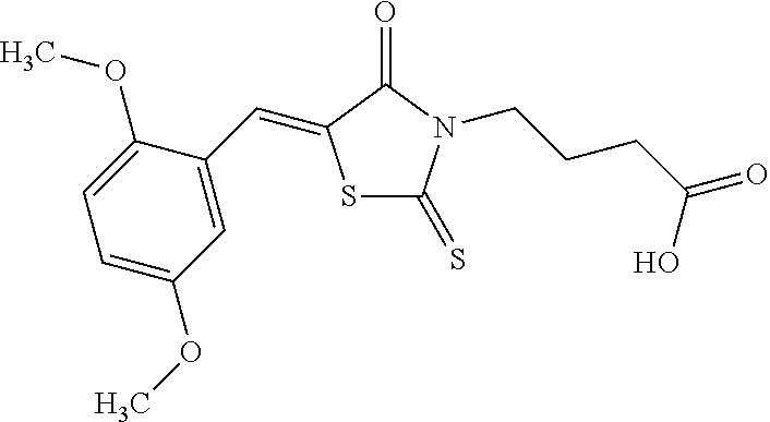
S1C(=S)N(CCCC(=O)O)C(=O)C1=CC1=CC(OC)=CC=C1OC
